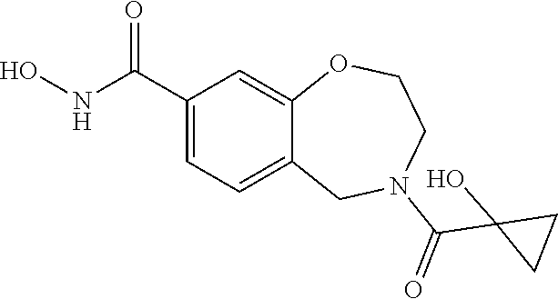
C1(C(NO)=O)=CC=C2C(=C1)OCCN(C(=O)C1(O)CC1)C2
